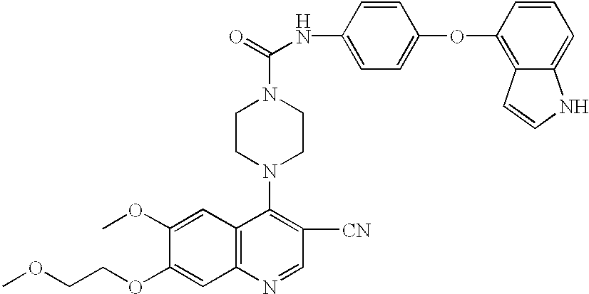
C1(OC)=CC2=C(C=C1OCCOC)N=CC([CN])=C2N1CCN(C(=O)NC2=CC=C(OC3=C4C(=CC=C3)NC=C4)C=C2)CC1
